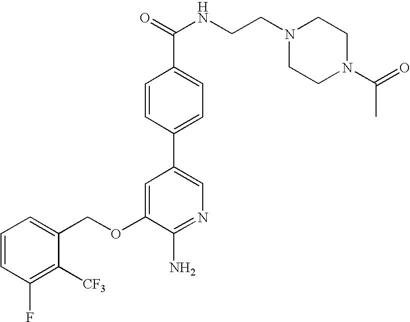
C1=CC(F)=C([CF3])C(COC2=CC(C3=CC=C(C(=O)NCCN4CCN(C(=O)C)CC4)C=C3)=CN=C2N)=C1
